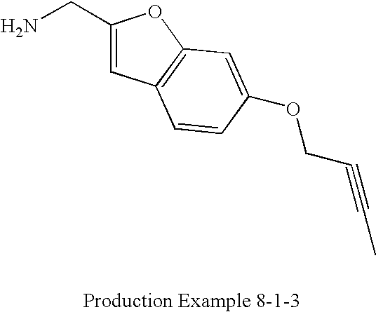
NCC1=CC2=C(O1)C=C(OCC#CC)C=C2
